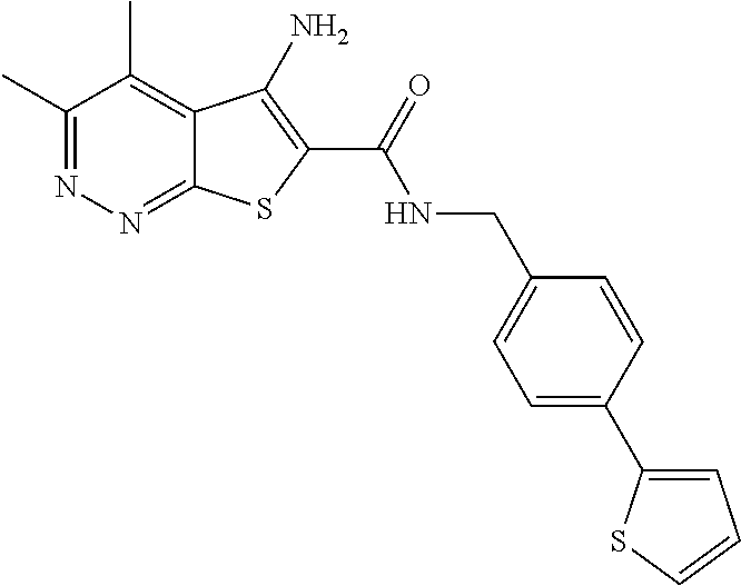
C1(C)=NN=C2C(=C1C)C(N)=C(C(=O)NCC1=CC=C(C3=CC=CS3)C=C1)S2
